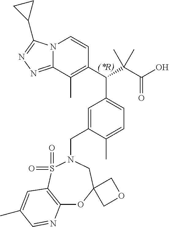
C1(C(C(C(O)=O)(C)C)C2=CC=C(C)C(CN3CC4(OC5=C(S3(=O)=O)C=C(C)C=N5)COC4)=C2)=C(C)C2=NN=C(C3CC3)N2C=C1
